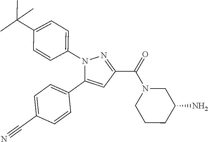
C1=C(C#N)C=CC(C2=CC(C(=O)N3CCCC(N)C3)=NN2C2=CC=C(C(C)(C)C)C=C2)=C1
